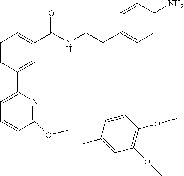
C1=CC(C2=CC=CC(OCCC3=CC(OC)=C(OC)C=C3)=N2)=CC(C(NCCC2=CC=C(N)C=C2)=O)=C1
